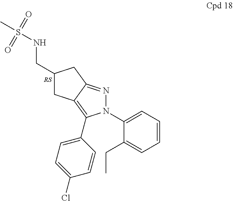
C1(CNS(C)(=O)=O)CC2=C(C3=CC=C(Cl)C=C3)N(C3=CC=CC=C3CC)N=C2C1
